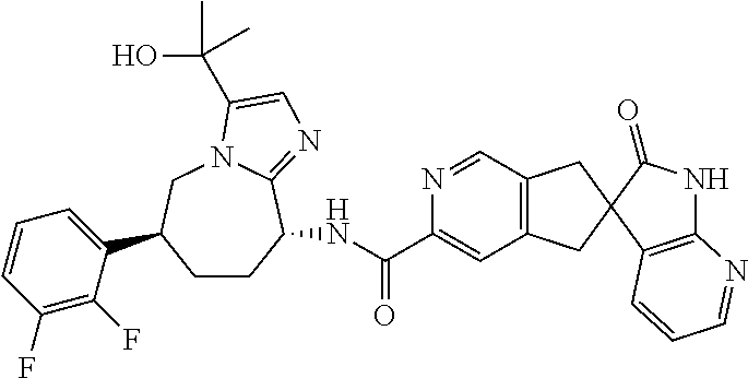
C12=C(C3(C(=O)N1)CC1=C(C3)C=C(C(NC3CCC(C4=CC=CC(F)=C4F)CN4C3=NC=C4C(O)(C)C)=O)N=C1)C=CC=N2
